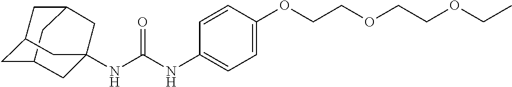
C12CC3CC(C1)CC(NC(NC1=CC=C(OCCOCCOCC)C=C1)=O)(C3)C2
